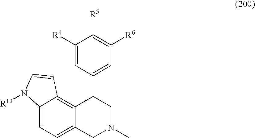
C12=CC=C3C(=C1C=CN2[R13])C(C1=CC([R6])=C([R5])C([R4])=C1)CN(C)C3
